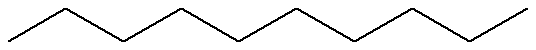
CCCCCCCCCC
